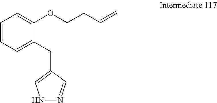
C1=CC=C(CC2=CNN=C2)C(OCCC=C)=C1
